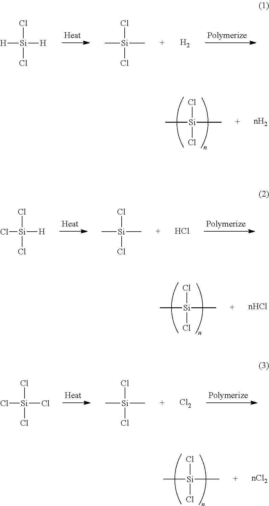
Cl[Si]([H])([H])Cl.Cl[Si](C)(C)Cl.[H2].Cl[Si](C)(C)Cl.Cl[Si]([H])(Cl)Cl.Cl[Si](C)(C)Cl.Cl.Cl[Si](C)(C)Cl.Cl[Si](Cl)(Cl)Cl.Cl[Si](C)(C)Cl.[Cl2].Cl[Si](C)(C)Cl
